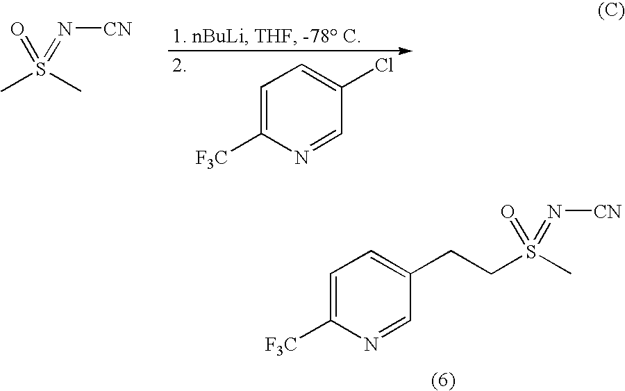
CS(C)(=O)=N[CN].C1=C([F3C])N=CC(Cl)=C1.C1=C([F3C])N=CC(CCS(C)(=O)=N[CN])=C1
